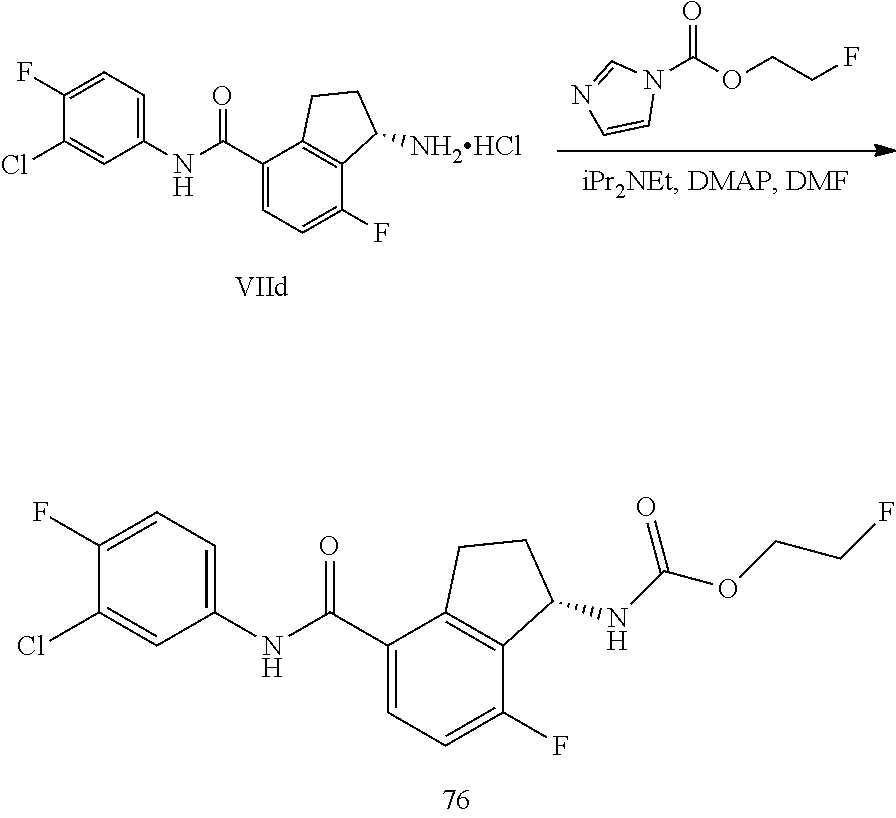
N1(C(OCCF)=O)C=NC=C1.C1(Cl)=CC(NC(C2=CC=C(F)C3=C2CCC3[NH2HCl])=O)=CC=C1F.C1(Cl)=CC(NC(C2=CC=C(F)C3=C2CCC3NC(OCCF)=O)=O)=CC=C1F
